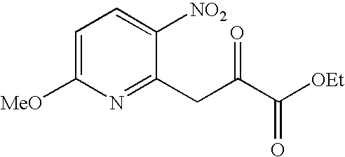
C1=C([MeO])N=C(CC(C([OEt])=O)=O)C([NO2])=C1
